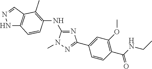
C1(NC2=C(C)C3=C(NN=C3)C=C2)=NC(C2=CC(OC)=C(C(=O)NCC)C=C2)=NN1C
